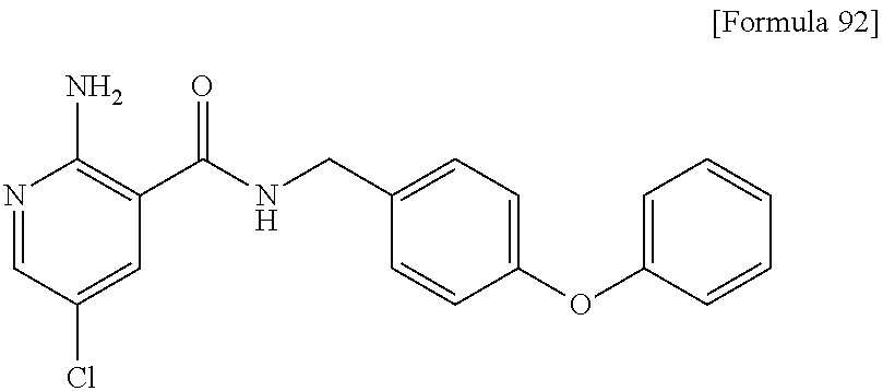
N1=CC(Cl)=CC(C(NCC2=CC=C(OC3=CC=CC=C3)C=C2)=O)=C1N
